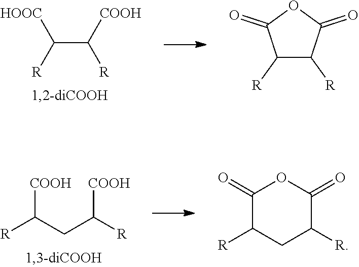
C(C([COOH])[R])([HOOC])[R].C1([R])C([R])C(=O)OC1=O.[R]C(CC([R])[COOH])[COOH].C1(=O)C([R])CC([R])C(=O)O1
